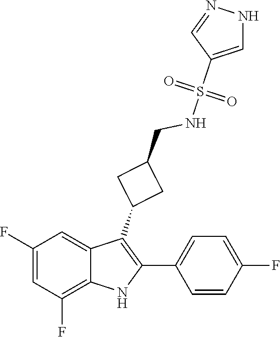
O=S(NCC1CC(C2=C(C3=CC=C(F)C=C3)NC3=C(F)C=C(F)C=C23)C1)(C1=CNN=C1)=O
